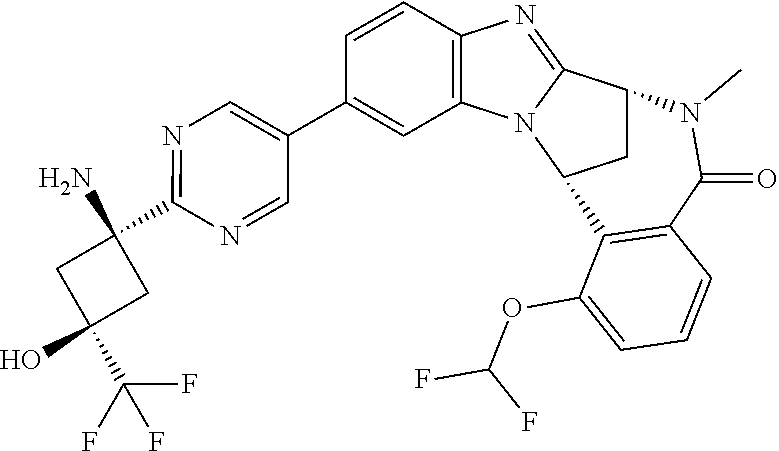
C1=NC(C2(N)CC(O)(C(F)(F)F)C2)=NC=C1C1=CC2=C(C=C1)N=C1N2C2CC1N(C)C(=O)C1=C2C(OC(F)F)=CC=C1
